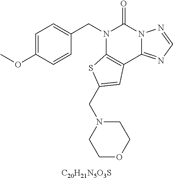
N1(CC2=CC=C(OC)C=C2)C2=C(C3=NC=NN3C1=O)C=C(CN1CCOCC1)S2.[C20H21N5O3S]
